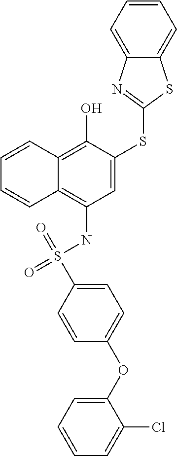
C1=CC2=C(O)C(SC3=NC4=CC=CC=C4S3)=CC(NS(=O)(C3=CC=C(OC4=CC=CC=C4Cl)C=C3)=O)=C2C=C1
